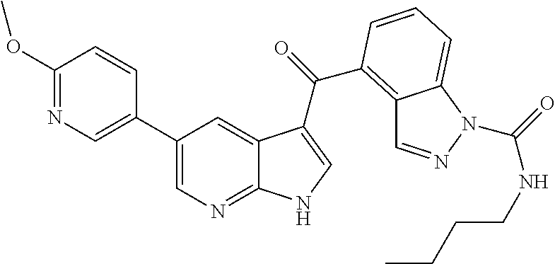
C12=NC=C(C3=CN=C(OC)C=C3)C=C1C(C(=O)C1=C3C=NN(C(=O)NCCCC)C3=CC=C1)=CN2
